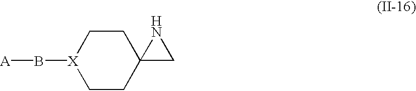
C1CC2(CC[X]1B[A])CN2
